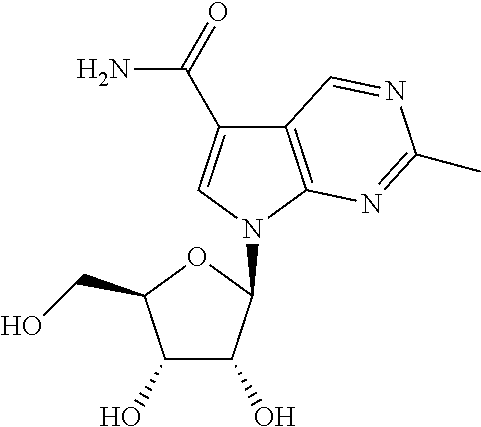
C12=C(N(C3C(O)C(O)C(CO)O3)C=C1C(N)=O)N=C(C)N=C2
